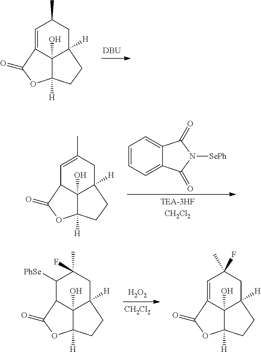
C1=C2C3(O)C([H])(CC1C)CCC3([H])OC2=O.[DBU].C1=C(C)CC2([H])C3(O)C1C(=O)OC3([H])CC2.C1=CC=C2C(=C1)C(=O)N([SePh])C2=O.C1([PhSe])C2C3(O)C([H])(CC1(C)F)CCC3([H])OC2=O.C1=C2C3(O)C([H])(CC1(C)F)CCC3([H])OC2=O.[H2O2].[CH2Cl2]
